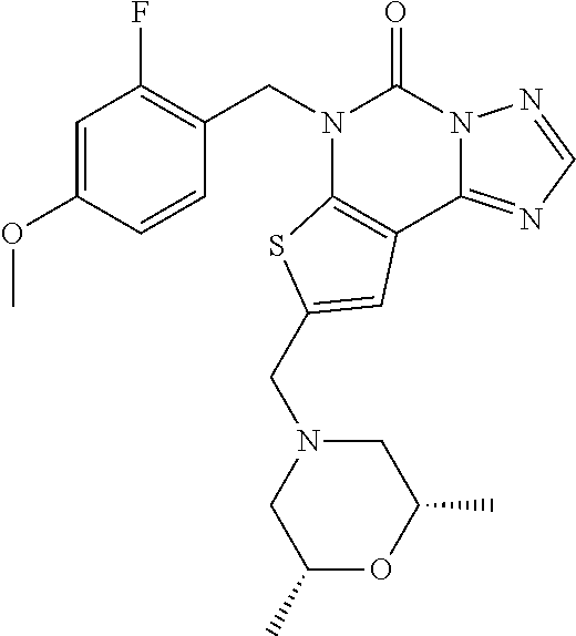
C1=C(OC)C=CC(CN2C3=C(C4=NC=NN4C2=O)C=C(CN2CC(C)OC(C)C2)S3)=C1F
